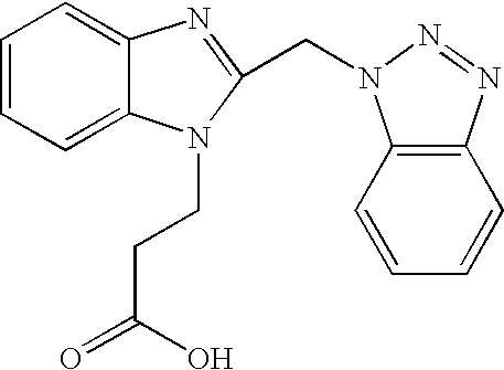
C1=CC=C2C(=C1)N=C(CN1C3=C(C=CC=C3)N=N1)N2CCC(=O)O
